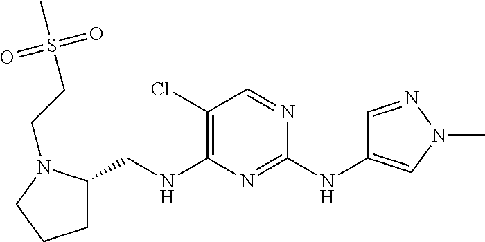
C1(Cl)=C(NCC2CCCN2CCS(C)(=O)=O)N=C(NC2=CN(C)N=C2)N=C1
